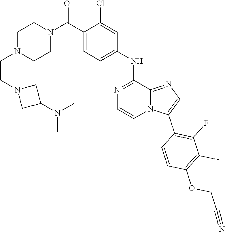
C1N(CCN2CC(N(C)C)C2)CCN(C(C2=CC=C(NC3=NC=CN4C3=NC=C4C3=C(F)C(F)=C(OCC#N)C=C3)C=C2Cl)=O)C1
